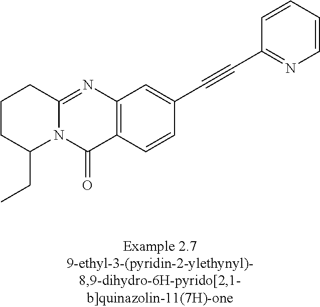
N12C(=NC3=C(C1=O)C=CC(C#CC1=NC=CC=C1)=C3)CCCC2CC
